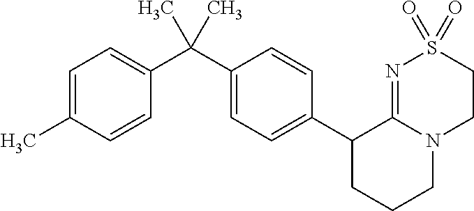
C1(C2CCCN3C2=NS(=O)(=O)CC3)=CC=C(C(C2=CC=C(C)C=C2)(C)C)C=C1
